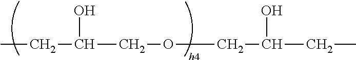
CCC(COCC(CC)O)O
